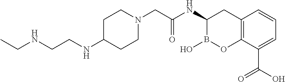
C1C(NCCNCC)CCN(CC(NC2B(O)OC3=C(C2)C=CC=C3C(O)=O)=O)C1
